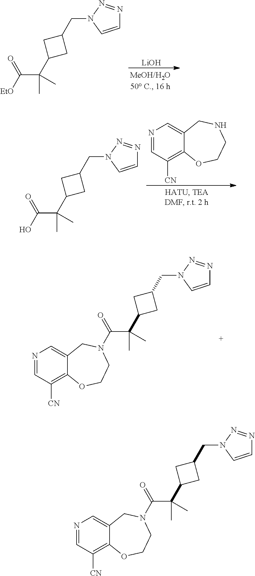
[LiOH].C(C(C1CC(CN2C=CN=N2)C1)(C)C)([EtO])=O.N1=CC([CN])=C2C(=C1)CNCCO2.C(C(C1CC(CN2C=CN=N2)C1)(C)C)(O)=O.C(C(C1CC(CN2C=CN=N2)C1)(C)C)(=O)N1CCOC2=C([CN])C=NC=C2C1.C(C(C1CC(CN2C=CN=N2)C1)(C)C)(=O)N1CCOC2=C([CN])C=NC=C2C1
